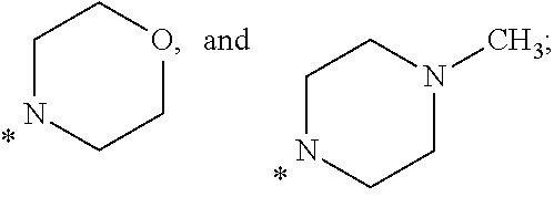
C1NCCN(C)C1.C1NCCOC1
